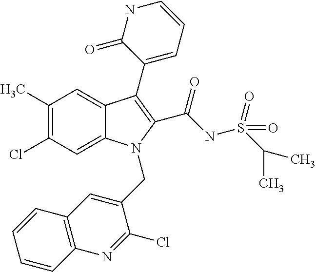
C12=CC(Cl)=C(C)C=C1C(C1=CC=CNC1=O)=C(C(=O)NS(C(C)C)(=O)=O)N2CC1=CC2=C(N=C1Cl)C=CC=C2
